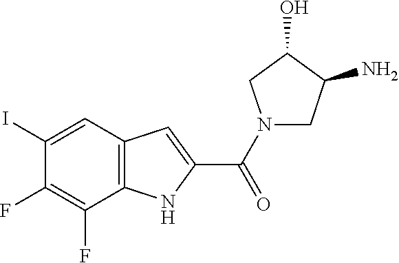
C12=C(C=C(I)C(F)=C1F)C=C(C(=O)N1CC(N)C(O)C1)N2
